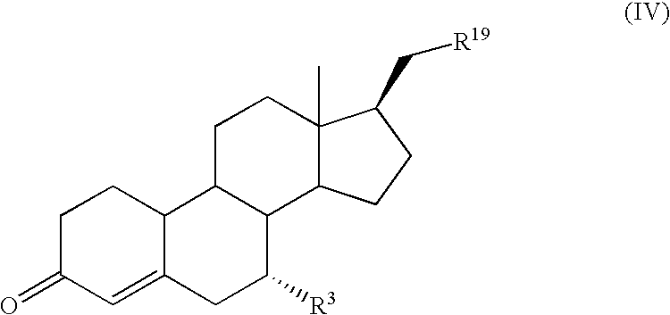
C12=CC(=O)CCC1C1C(C([R3])C2)C2C(C)(CC1)C(C[R19])CC2
